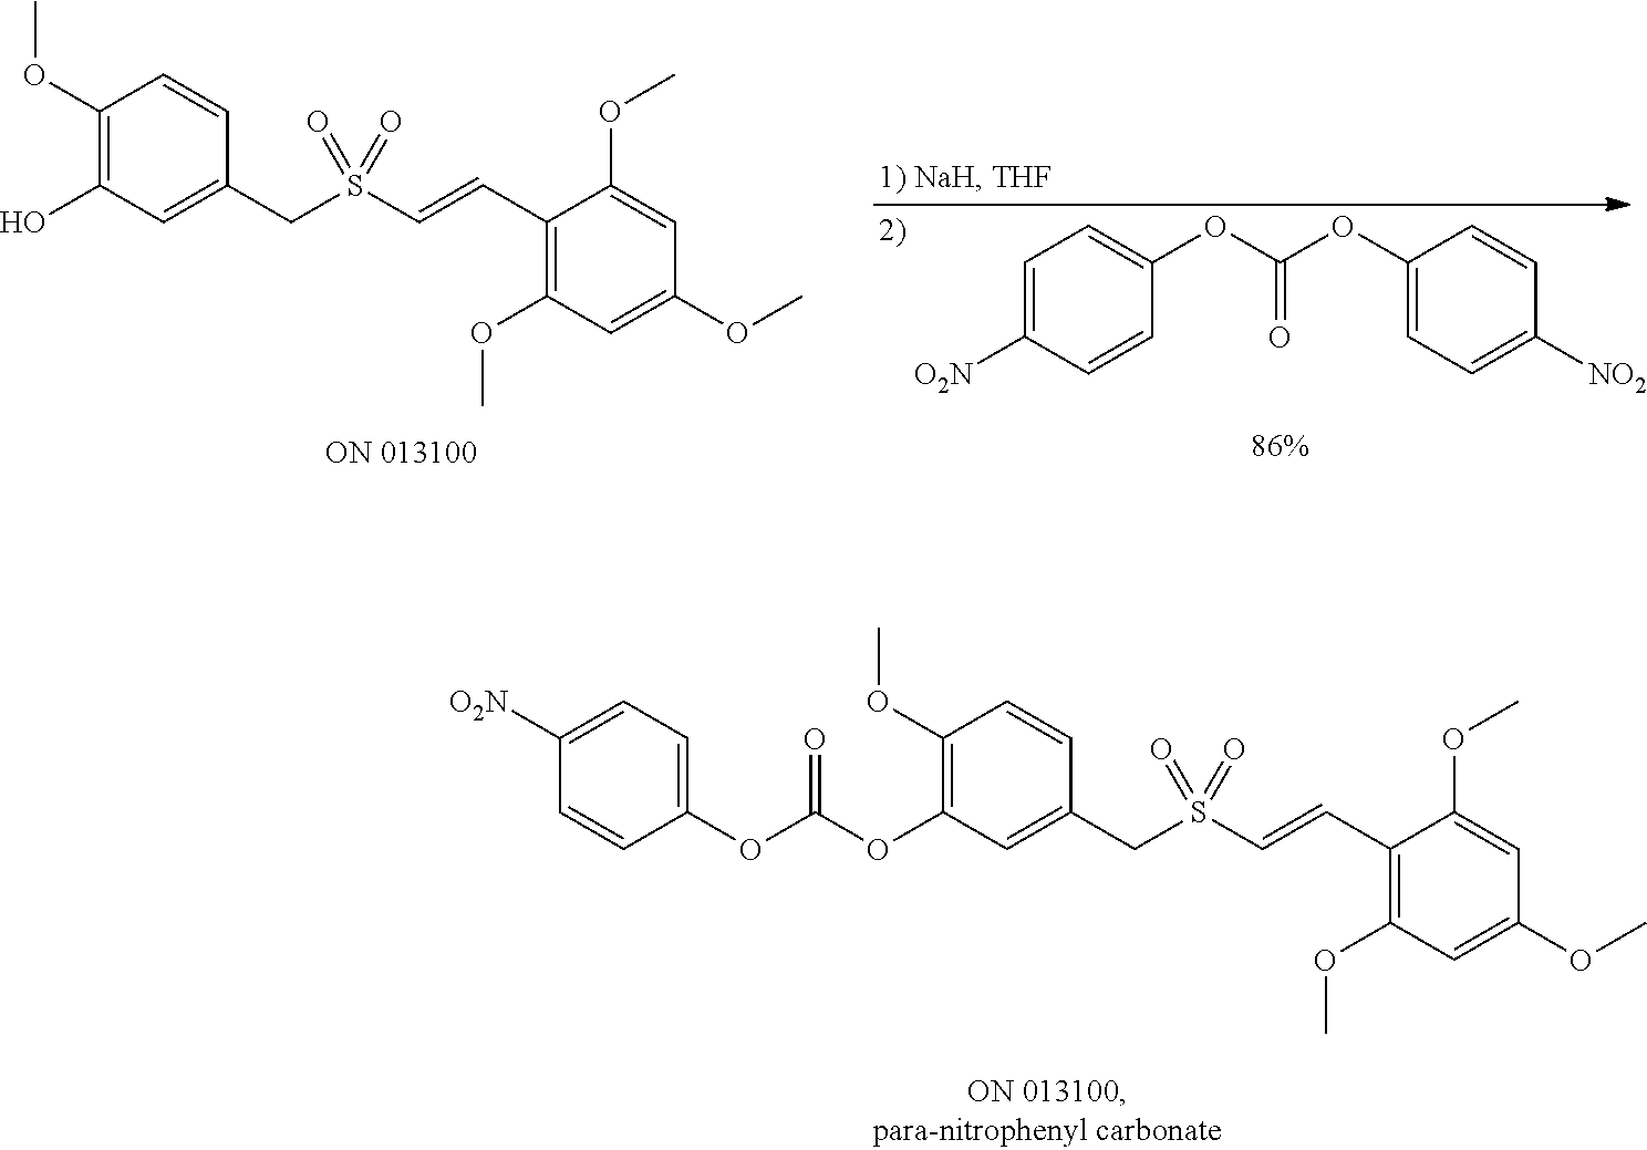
C1([O2N])=CC=C(OC(OC2=C(OC)C=CC(CS(C=CC3=C(OC)C=C(OC)C=C3OC)(=O)=O)=C2)=O)C=C1.C1=C([O2N])C=CC(OC(OC2=CC=C([NO2])C=C2)=O)=C1.C1(OC)=C(O)C=C(CS(C=CC2=C(OC)C=C(OC)C=C2OC)(=O)=O)C=C1
